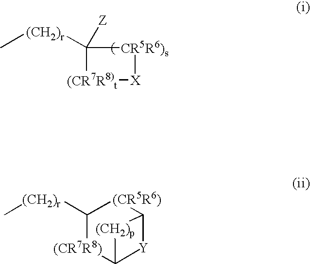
C[(CH2)r]C1([Z])[CR5R6)s][X][(CR7R8)t]1.C1([(CH2)r]C)[(CR7R8)]C2[Y]C([(CR5R6)]1)[(CH2)p]2
